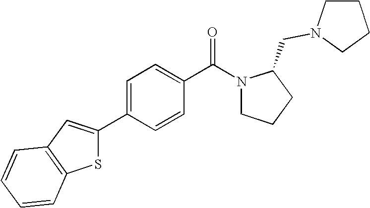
C1=C(C2=CC3=C(S2)C=CC=C3)C=CC(C(N2CCCC2CN2CCCC2)=O)=C1
